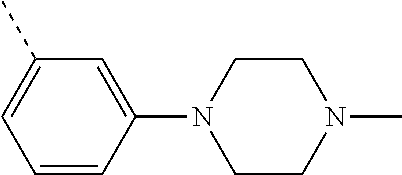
C1=CC(N2CCN(C)CC2)=CC(C)=C1
